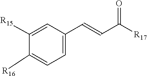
C1([R15])=CC(C=CC([R17])=O)=CC=C1[R16]
